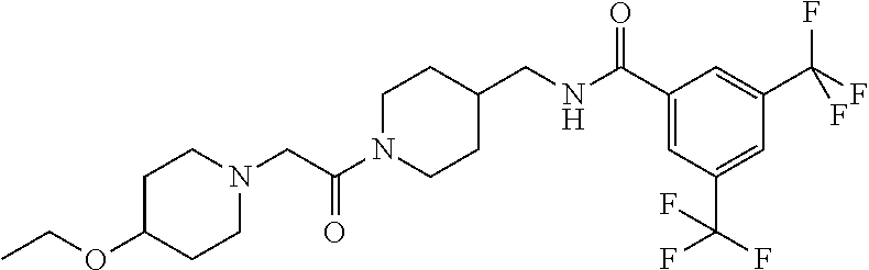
N1(CC(N2CCC(CNC(C3=CC(C(F)(F)F)=CC(C(F)(F)F)=C3)=O)CC2)=O)CCC(OCC)CC1
